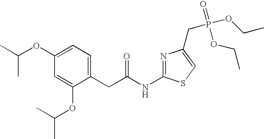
C1(CC(NC2=NC(CP(OCC)(=O)OCC)=CS2)=O)=CC=C(OC(C)C)C=C1OC(C)C
